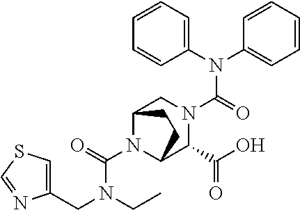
N(C(=O)N1CC2N(C(N(CC)CC3=CSC=N3)=O)C(C1C(O)=O)CC2)(C1=CC=CC=C1)C1=CC=CC=C1
